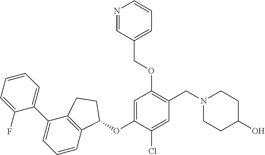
C1(F)=CC=CC=C1C1=CC=CC2=C1CCC2OC1=CC(OCC2=CC=CN=C2)=C(CN2CCC(O)CC2)C=C1Cl
